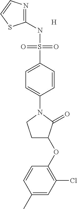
C1(NS(C2=CC=C(N3CCC(OC4=C(Cl)C=C(C)C=C4)C3=O)C=C2)(=O)=O)=NC=CS1.[H]
